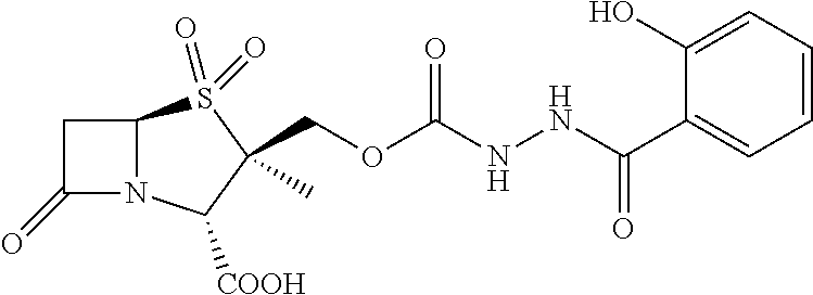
C1C(=O)N2C1S(=O)(=O)C(C)(COC(NNC(C1=CC=CC=C1O)=O)=O)C2[COOH]
